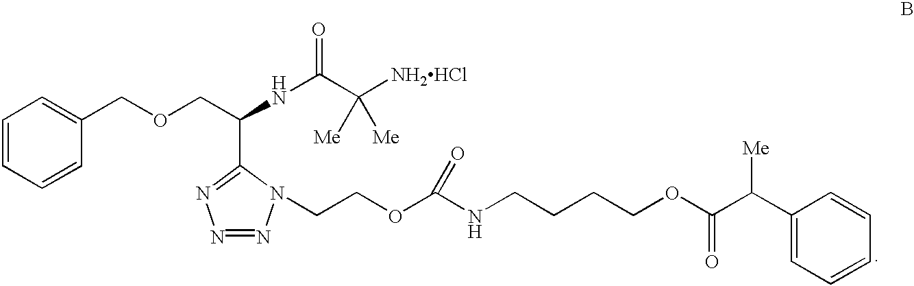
C1=CC=CC(COCC(NC(C([NH2HCl])([Me])[Me])=O)C2=NN=NN2CCOC(NCCCCOC(C(C2=CC=CC=C2)[Me])=O)=O)=C1
